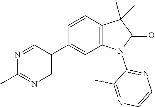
C1(C2=CN=C(C)N=C2)=CC2=C(C=C1)C(C)(C)C(=O)N2C1=NC=CN=C1C
